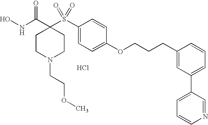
N(C(C1(S(C2=CC=C(OCCCC3=CC(C4=CC=CN=C4)=CC=C3)C=C2)(=O)=O)CCN(CCOC)CC1)=O)O.Cl
